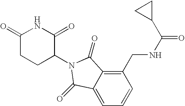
C1(CNC(=O)C2CC2)=C2C(=CC=C1)C(=O)N(C1C(=O)NC(=O)CC1)C2=O
